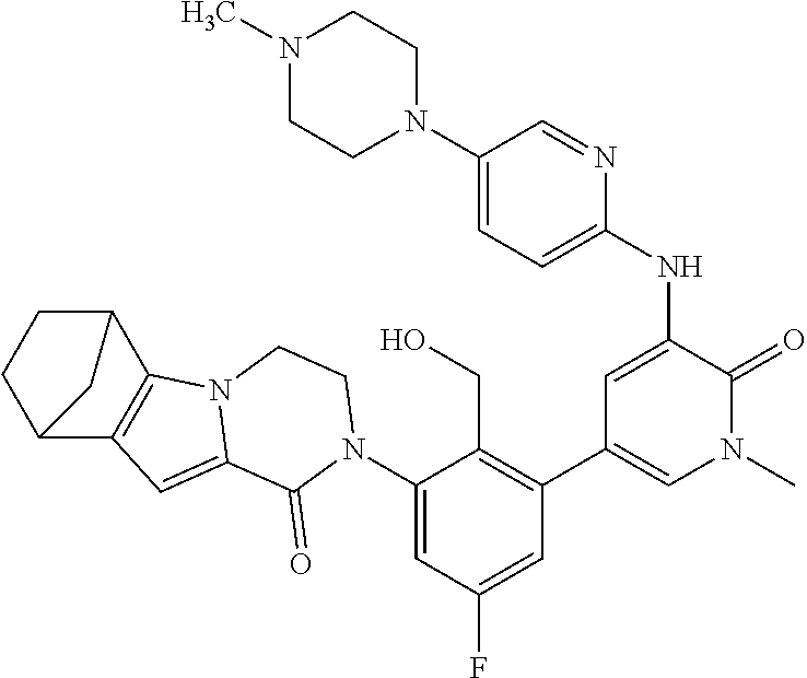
C1(N2C(=O)C3=CC4=C(C5CCC4C5)N3CC2)=CC(F)=CC(C2=CN(C)C(=O)C(NC3=CC=C(N4CCN(C)CC4)C=N3)=C2)=C1CO
